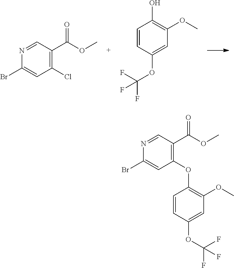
C1=NC(Br)=CC(Cl)=C1C(OC)=O.C1(O)=C(OC)C=C(OC(F)(F)F)C=C1.C1(OC2=C(C(OC)=O)C=NC(Br)=C2)=C(OC)C=C(OC(F)(F)F)C=C1
